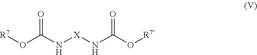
[R7]OC(N[X]NC(O[R7])=O)=O
